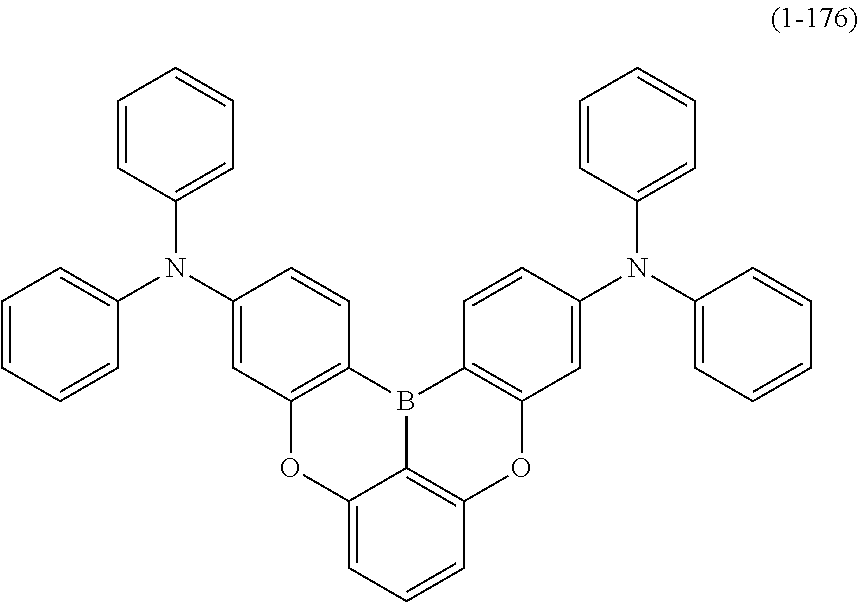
C12=CC=CC3=C1B(C1=C(O2)C=C(N(C2=CC=CC=C2)C2=CC=CC=C2)C=C1)C1=C(O3)C=C(N(C2=CC=CC=C2)C2=CC=CC=C2)C=C1
